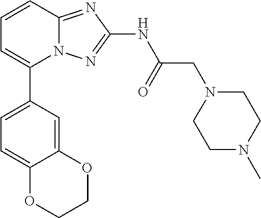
C1=CC2=NC(NC(CN3CCN(C)CC3)=O)=NN2C(C2=CC=C3C(=C2)OCCO3)=C1
